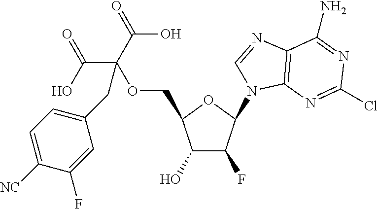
C1(O)C(F)C(N2C3=C(C(N)=NC(Cl)=N3)N=C2)OC1COC(CC1=CC=C([NC])C(F)=C1)(C(O)=O)C(=O)O
